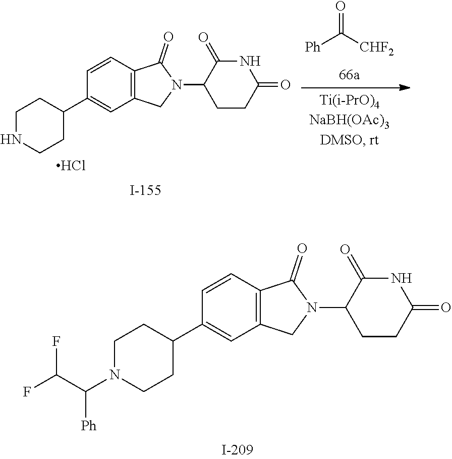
[Ph]C(=O)[CHF2].C1NCCC(C2=CC3=C(C=C2)C(=O)N(C2CCC(=O)NC2=O)C3)C1.Cl.C1N(C(C(F)F)[Ph])CCC(C2=CC3=C(C=C2)C(=O)N(C2CCC(=O)NC2=O)C3)C1
